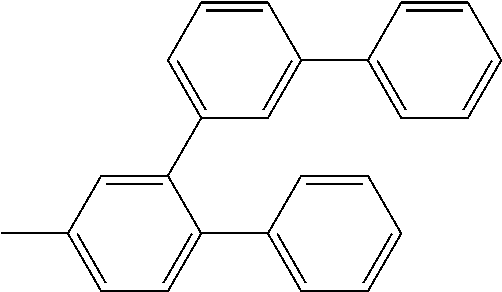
C1=C(C2=CC(C)=CC=C2C2=CC=CC=C2)C=C(C2=CC=CC=C2)C=C1
